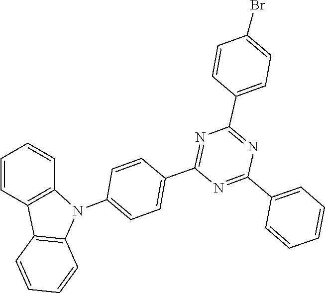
C1=CC2=C(C=C1)C1=C(N2C2=CC=C(C3=NC(C4=CC=C(Br)C=C4)=NC(C4=CC=CC=C4)=N3)C=C2)C=CC=C1
